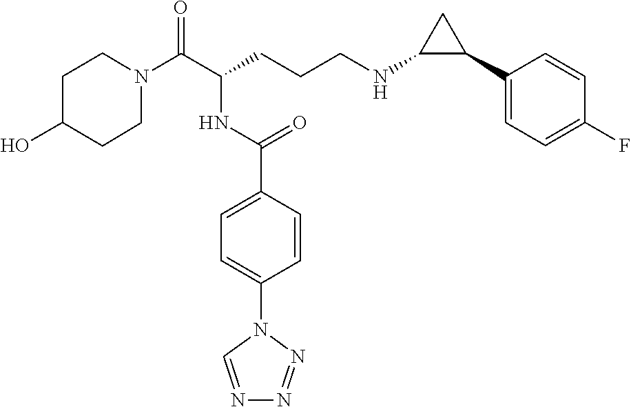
C1N(C(C(CCCNC2C(C3=CC=C(F)C=C3)C2)NC(C2=CC=C(N3C=NN=N3)C=C2)=O)=O)CCC(O)C1
